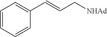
C1=CC=CC(C=CC[NHAd])=C1
